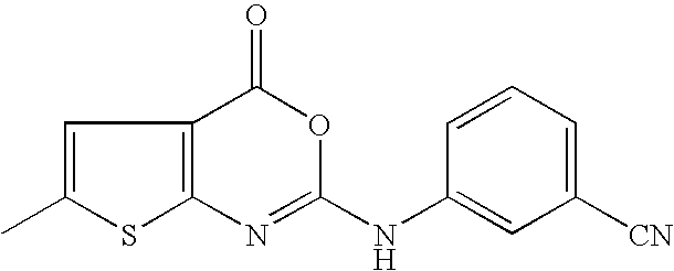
C12=C(C(=O)OC(NC3=CC([CN])=CC=C3)=N1)C=C(C)S2
